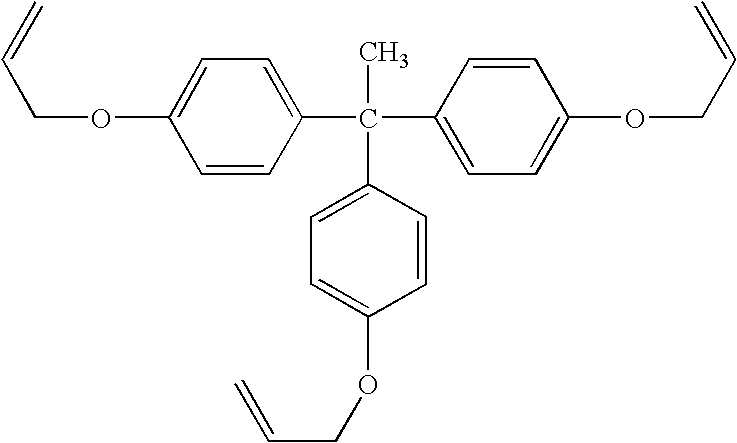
C=CCOC1=CC=C(C(C)(C2=CC=C(OCC=C)C=C2)C2=CC=C(OCC=C)C=C2)C=C1
